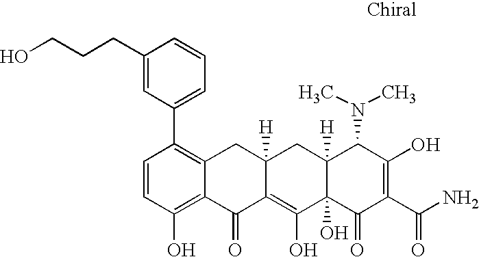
C1=CC(O)=C2C(=C1C1=CC=CC(CCCO)=C1)CC1([H])C(=C(O)C3(O)C([H])(C1)C(N(C)C)C(O)=C(C(N)=O)C3=O)C2=O
